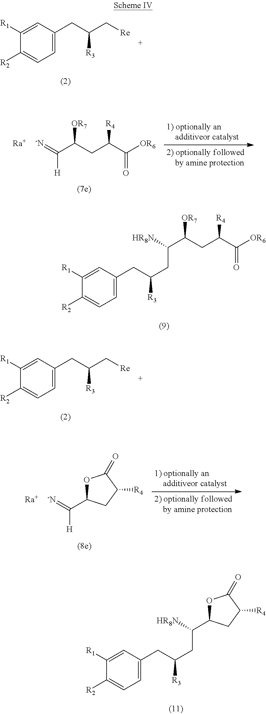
C1([R1])=CC(CC(CC(C(CC(C([OR6])=O)[R4])[OR7])[HR8N])[R3])=CC=C1[R2].C1([R1])=CC(CC(CC([HR8N])C2OC(=O)C([R4])C2)[R3])=CC=C1[R2].C1([R1])=CC(CC(C[Re])[R3])=CC=C1[R2].[-N]=C(C(CC(C([OR6])=O)[R4])[OR7])[H].[Ra].C1([R1])=CC(CC(C[Re])[R3])=CC=C1[R2].O1C(C([H])=[-N])CC([R4])C1=O.[Ra]
